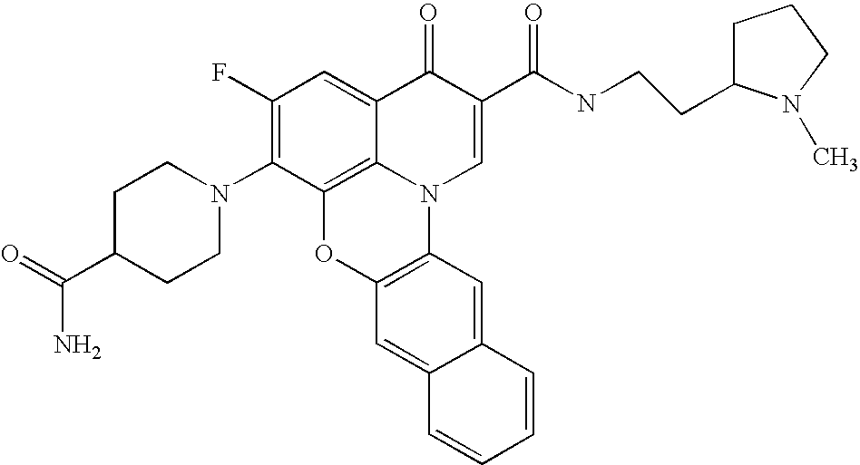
C1(F)=C(N2CCC(C(=O)N)CC2)C2=C3C(=C1)C(=O)C(C(NCCC1CCCN1C)=O)=CN3C1=C(O2)C=C2C(=C1)C=CC=C2
